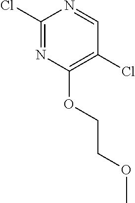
C1(Cl)=NC(OCCOC)=C(Cl)C=N1
